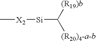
C[X2][Si]C([(R19)b])[(R20)4-a-b]
